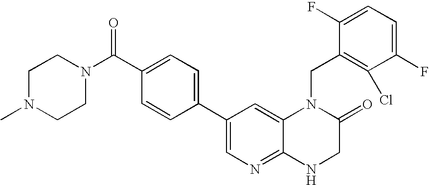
C1(C2=CN=C3C(=C2)N(CC2=C(Cl)C(F)=CC=C2F)C(=O)CN3)=CC=C(C(N2CCN(C)CC2)=O)C=C1
